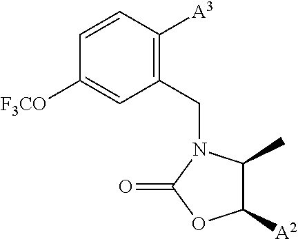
C1=CC([A3])=C(CN2C(C)C([A2])OC2=O)C=C1[F3CO]
